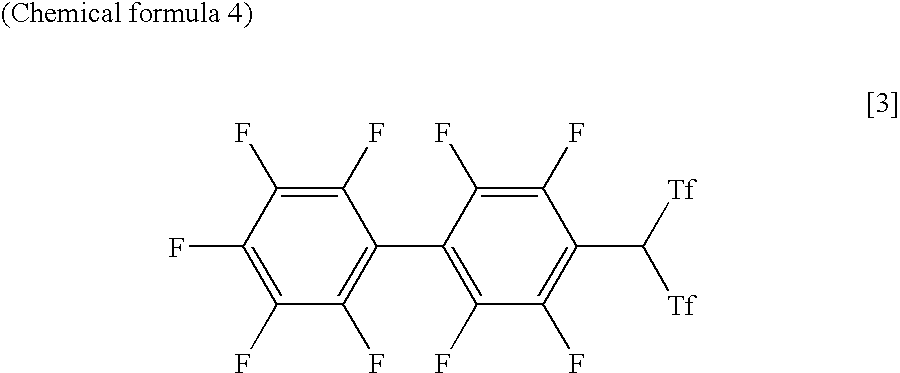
C1(F)=C(F)C(F)=C(C2=C(F)C(F)=C(C([Tf])[Tf])C(F)=C2F)C(F)=C1F
